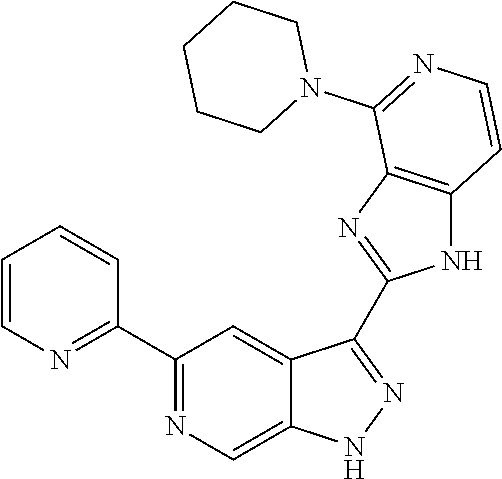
C1(C2=NC=C3C(=C2)C(C2=NC4=C(N2)C=CN=C4N2CCCCC2)=NN3)=NC=CC=C1
